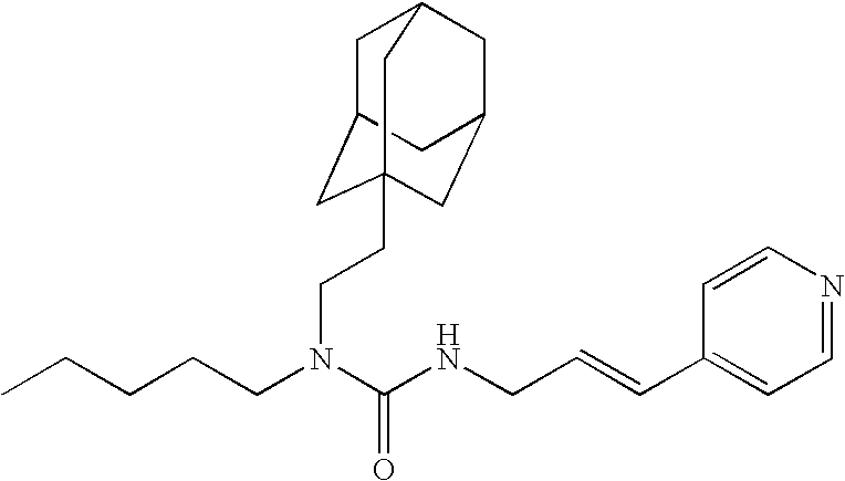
C(CCN(C(NCC=CC1=CC=NC=C1)=O)CCC12CC3CC(CC(C1)C3)C2)CC
